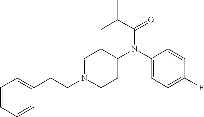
C1(CCN2CCC(N(C(C(C)C)=O)C3=CC=C(F)C=C3)CC2)=CC=CC=C1
